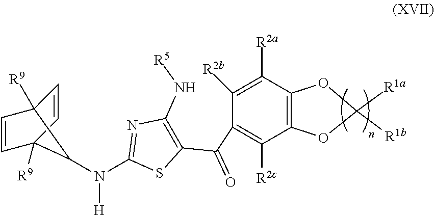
C1([R2b])=C([R2a])C2=C(C([R2c])=C1C(C1=C(N[R5])N=C(N([H])C3C4([R9])C=CC3([R9])C=C4)S1)=O)OC([R1a])([R1b])O2
